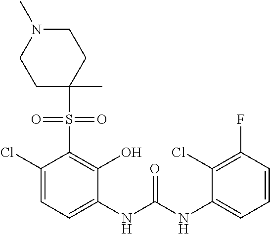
C1(Cl)=CC=C(NC(=O)NC2=CC=CC(F)=C2Cl)C(O)=C1S(=O)(=O)C1(C)CCN(C)CC1
